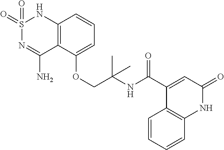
C12=C(C(OCC(NC(C3=CC(=O)NC4=C3C=CC=C4)=O)(C)C)=CC=C1)C(N)=NS(=O)(=O)N2
